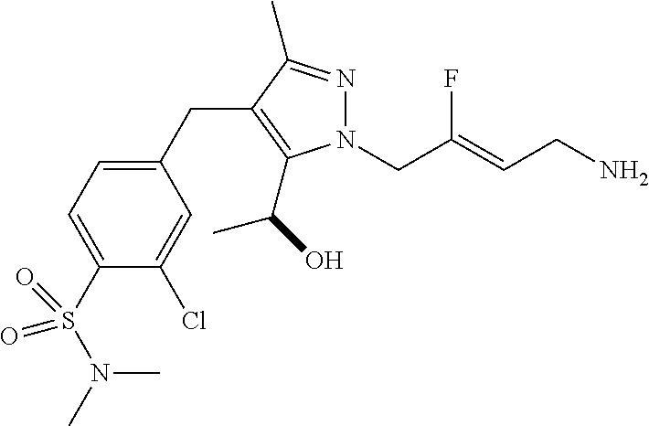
N1(CC(=CCN)F)N=C(C)C(CC2=CC=C(S(=O)(N(C)C)=O)C(Cl)=C2)=C1C(C)O
